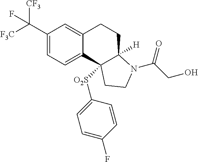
C(C1=CC=C2C(=C1)CCC1([H])C2([O2S]C2=CC=C(F)C=C2)CCN1C(=O)CO)([F3C])([CF3])F
